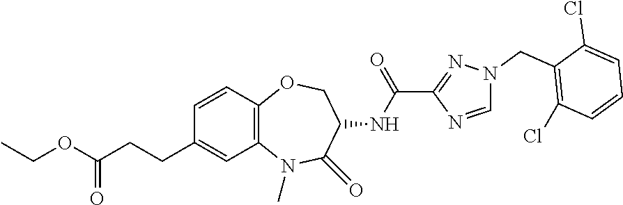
CCOC(CCC1=CC2=C(C=C1)OCC(NC(C1=NN(CC3=C(Cl)C=CC=C3Cl)C=N1)=O)C(=O)N2C)=O
